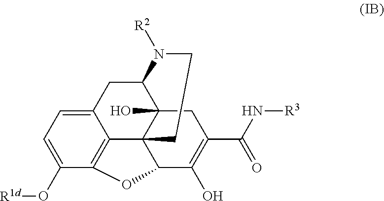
C12=CC=C(O[R1d])C3=C1C14C(O)(C(C2)N([R2])CC1)CC(C(N[R3])=O)=C(O)C4O3
